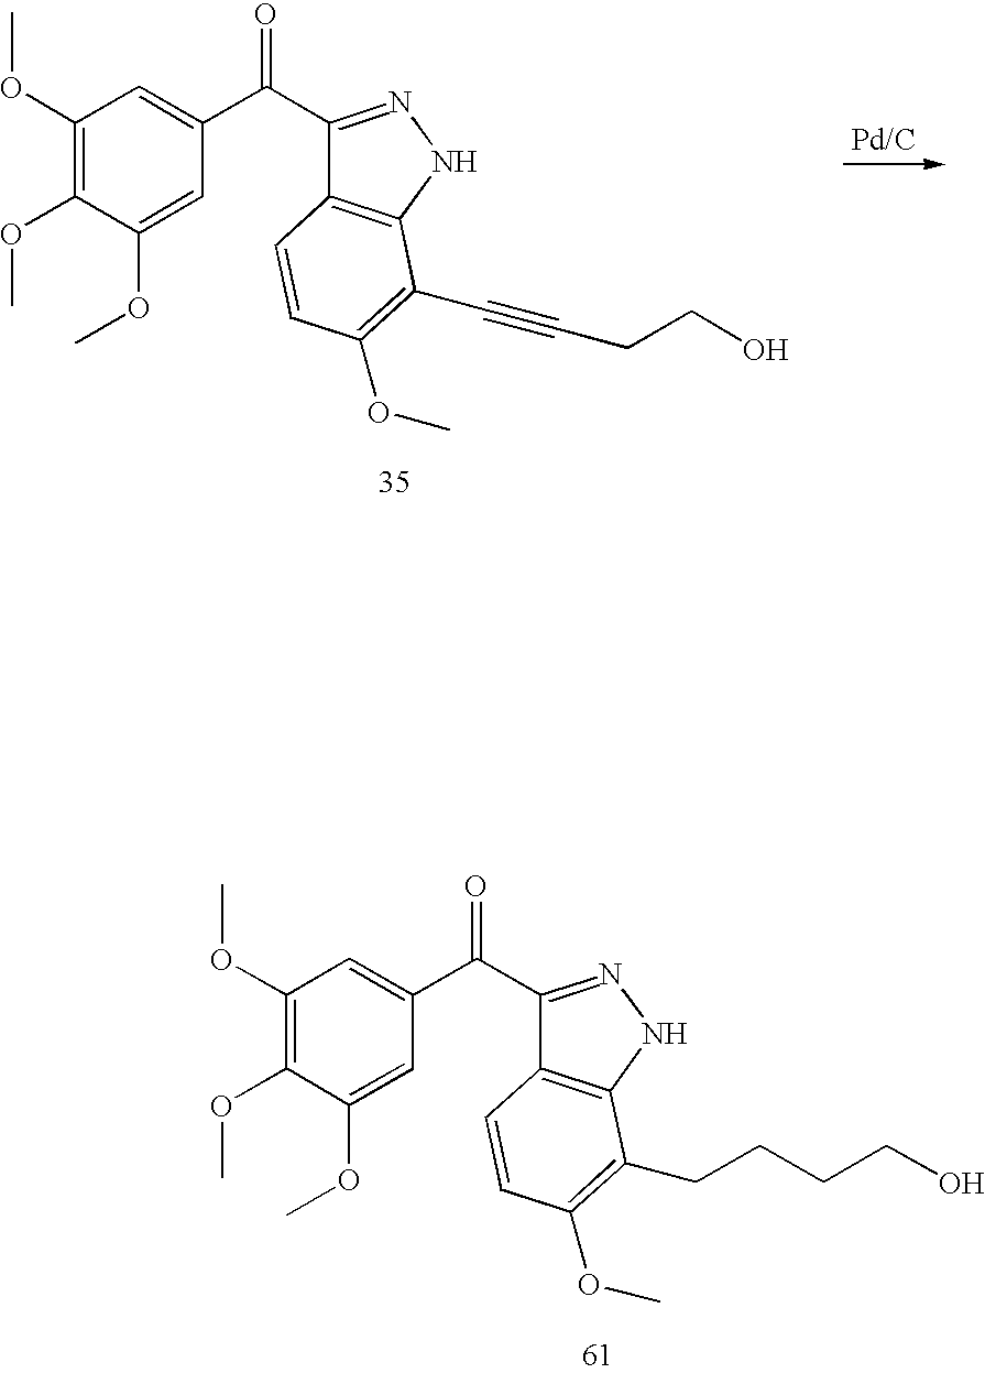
O(C1=C(OC)C=C(C(C2=NNC3=C2C=CC(OC)=C3C#CCCO)=O)C=C1OC)C.O(C1=C(OC)C=C(C(C2=NNC3=C2C=CC(OC)=C3CCCCO)=O)C=C1OC)C
